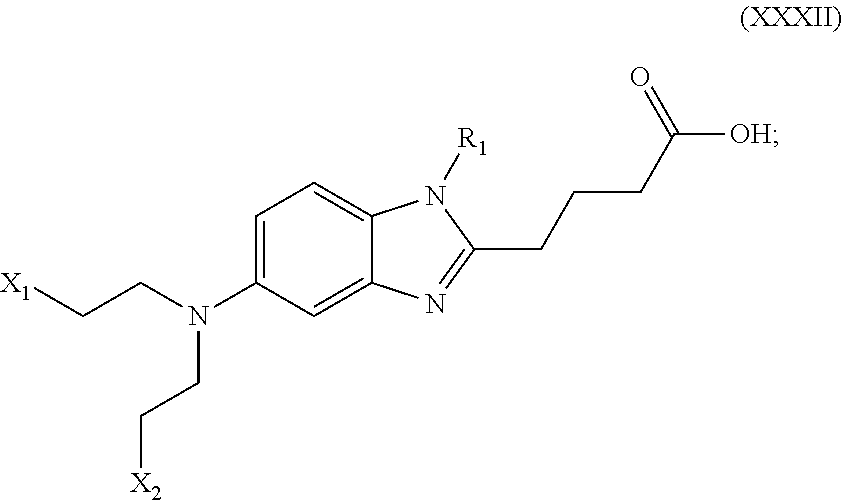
C1=C(N(CC[X1])CC[X2])C=C2C(=C1)N([R1])C(CCCC([OH])=O)=N2
